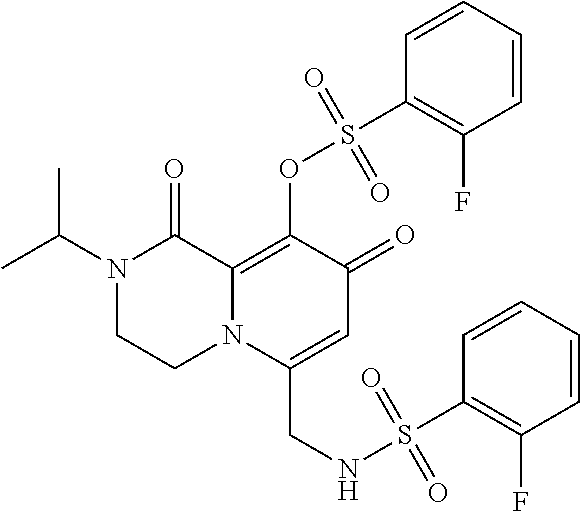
N1(C(C)C)CCN2C(=C(OS(=O)(=O)C3=C(F)C=CC=C3)C(=O)C=C2CNS(C2=C(F)C=CC=C2)(=O)=O)C1=O
